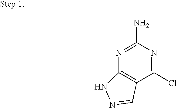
N1=C(N)N=C(Cl)C2=C1NN=C2
